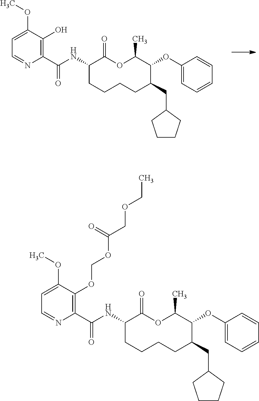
O1C(C)C(OC2=CC=CC=C2)C(CC2CCCC2)CCCCC(NC(C2=C(OCOC(COCC)=O)C(OC)=CC=N2)=O)C1=O.O1C(C)C(OC2=CC=CC=C2)C(CC2CCCC2)CCCCC(NC(C2=C(O)C(OC)=CC=N2)=O)C1=O
